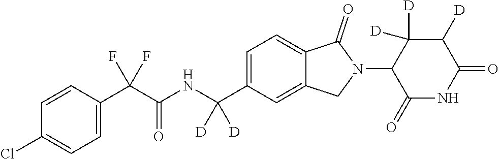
C1=CC(C(C(NC(C2=CC=C3C(=C2)CN(C2C(=O)NC(=O)C([D])C2([D])[D])C3=O)([D])[D])=O)(F)F)=CC=C1Cl
